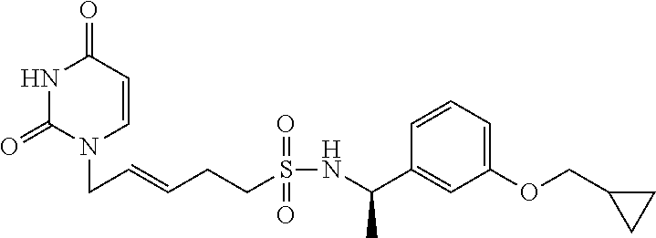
N1C(=O)N(CC=CCCS(NC(C2=CC(OCC3CC3)=CC=C2)C)(=O)=O)C=CC1=O
